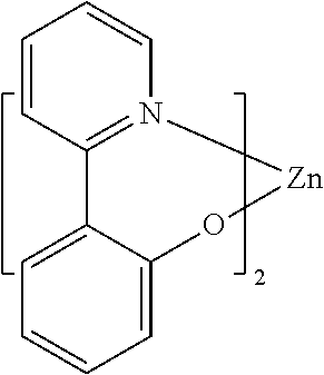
C12=N(C=CC=C1)[Zn]OC1=CC=CC=C21
